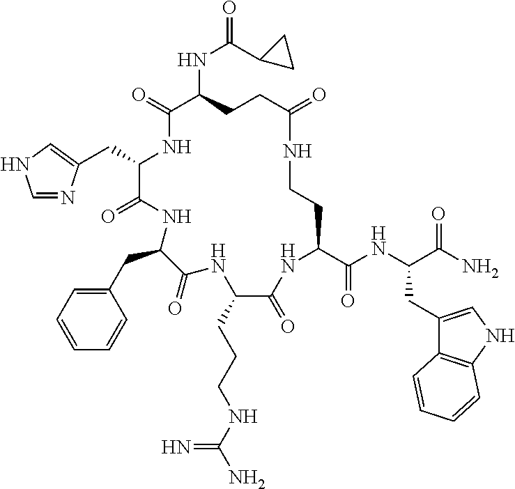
C(C1C(=O)NC(CC2=CC=CC=C2)C(=O)NC(CCCNC(N)=N)C(=O)NC(C(NC(C(N)=O)CC2=CNC3=C2C=CC=C3)=O)CCNC(=O)CCC(NC(C2CC2)=O)C(=O)N1)C1=CNC=N1
